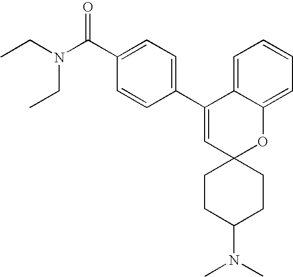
CCN(C(C1=CC=C(C2=CC3(OC4=CC=CC=C24)CCC(N(C)C)CC3)C=C1)=O)CC
